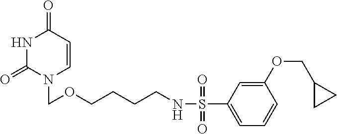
N1C(=O)N(COCCCCNS(C2=CC=CC(OCC3CC3)=C2)(=O)=O)C=CC1=O
